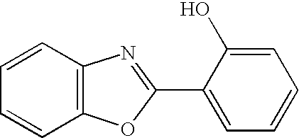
C1=CC2=C(C=C1)OC(C1=CC=CC=C1O)=N2
